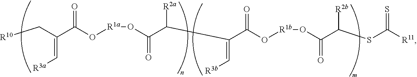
[R10]CC(C(O[R1a]OC(C([R2a])C(C(O[R1b]OC(C(SC(=S)[R11])[R2b])=O)=O)=C[R3b])=O)=O)=C[R3a]
